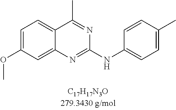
C1=C(OC)C=C2C(=C1)C(C)=NC(NC1=CC=C(C)C=C1)=N2
